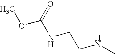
C(CNC(OC)=O)NC
